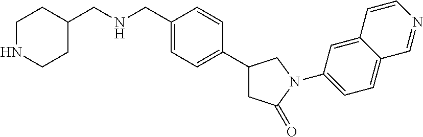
C1=C(CNCC2CCNCC2)C=CC(C2CC(=O)N(C3=CC=C4C(=C3)C=CN=C4)C2)=C1
